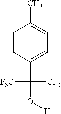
C1=CC(C([F3C])([CF3])O[H])=CC=C1C
